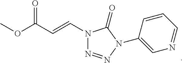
COC(C=CN1N=NN(C2=CN=CC=C2)C1=O)=O
